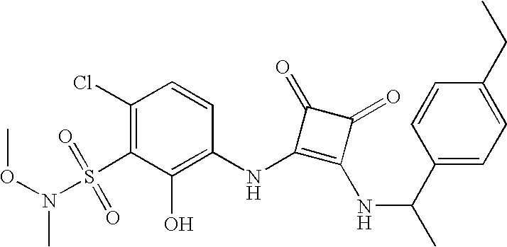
O(N(S(C1=C(Cl)C=CC(NC2=C(NC(C3=CC=C(CC)C=C3)C)C(=O)C2=O)=C1O)(=O)=O)C)C
